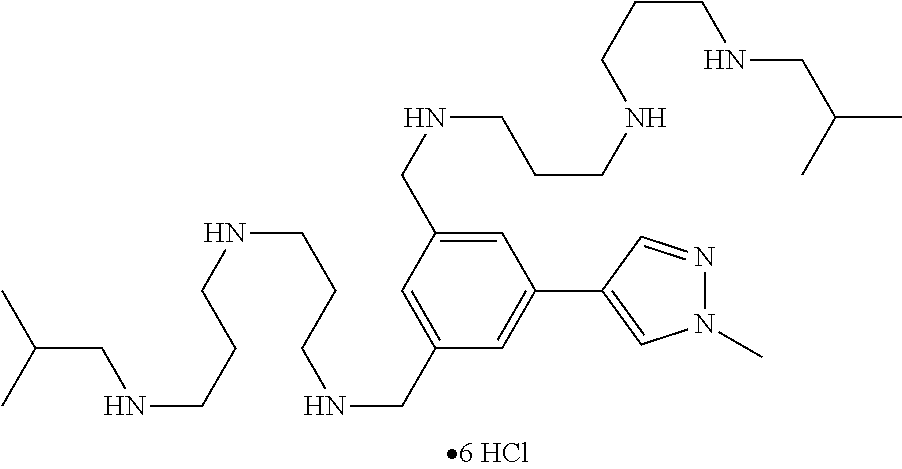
C1=C(CNCCCNCCCNCC(C)C)C=C(CNCCCNCCCNCC(C)C)C=C1C1=CN(C)N=C1
